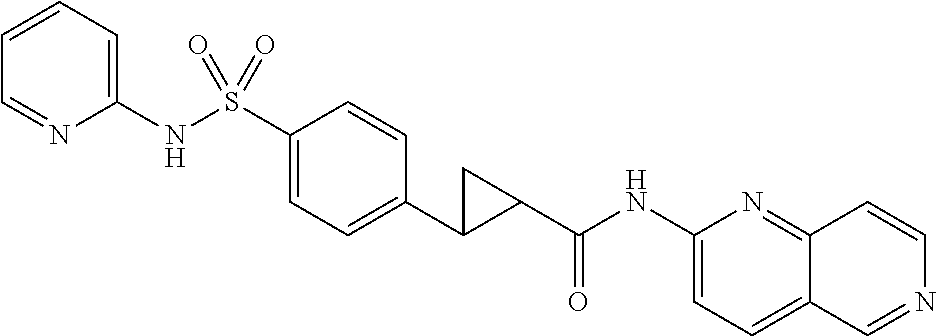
C1(NS(C2=CC=C(C3CC3C(NC3=CC=C4C(=N3)C=CN=C4)=O)C=C2)(=O)=O)=CC=CC=N1
